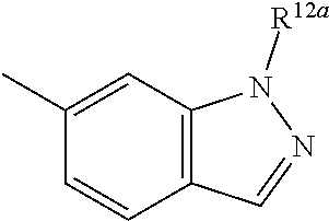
C1(C)=CC2=C(C=C1)C=NN2[R12a]
